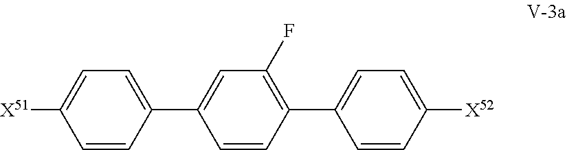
C1=C([X51])C=CC(C2=CC(F)=C(C3=CC=C([X52])C=C3)C=C2)=C1
